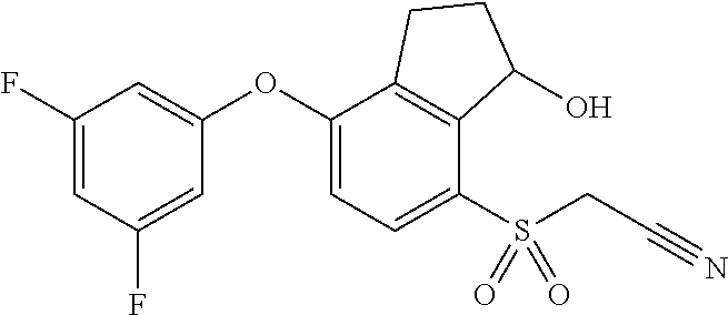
C1(F)=CC(F)=CC(OC2=CC=C(S(CC#N)(=O)=O)C3=C2CCC3O)=C1
